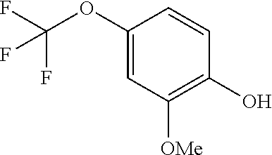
C1(OC(F)(F)F)=CC([OMe])=C(O)C=C1
